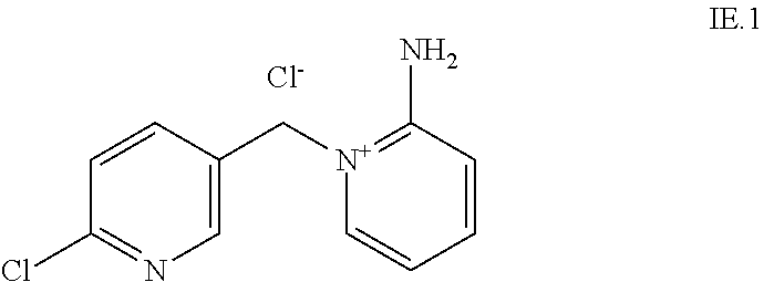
C1=C(C[N+]2=C(N)C=CC=C2)C=CC(Cl)=N1.[Cl-]
